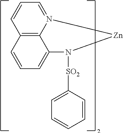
C1=CC2=C3C(=C1)N([SO2]C1=CC=CC=C1)[Zn]N3=CC=C2
